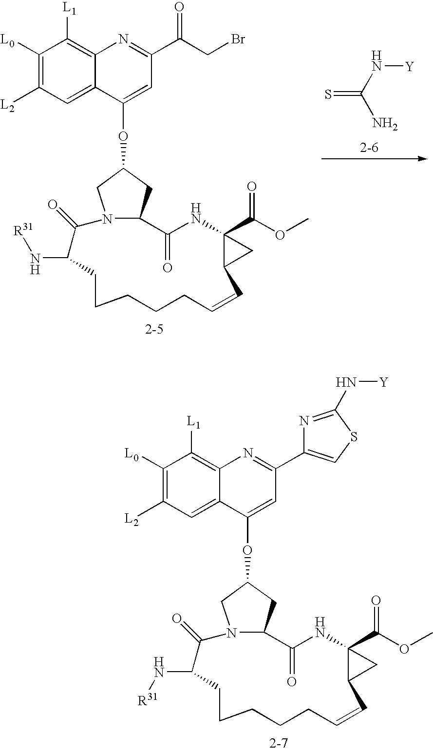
N12C(CC(OC3=CC(C4=CSC(N[Y])=N4)=NC4=C([L1])C([L0])=C([L2])C=C43)C1)C(=O)NC1(C(OC)=O)C(C1)C=CCCCCCC(N[R31])C2=O.N12C(CC(OC3=CC(C(CBr)=O)=NC4=C([L1])C([L0])=C([L2])C=C43)C1)C(=O)NC1(C(OC)=O)C(C1)C=CCCCCCC(N[R31])C2=O.N(C(N)=S)[Y]
